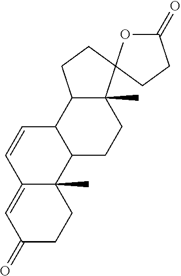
C12=CC(=O)CCC1(C)C1C(C=C2)C2C(C)(CC1)C1(CC2)OC(=O)CC1
